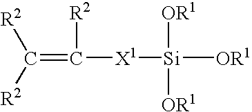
C(=C([X1][Si]([OR1])([OR1])[OR1])[R2])([R2])[R2]
